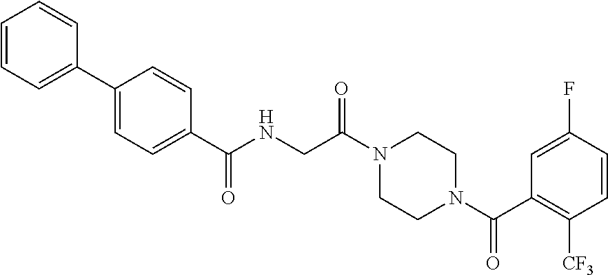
N1(C(CNC(=O)C2=CC=C(C3=CC=CC=C3)C=C2)=O)CCN(C(C2=C([CF3])C=CC(F)=C2)=O)CC1
